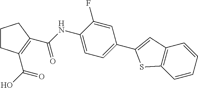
C1CC(C(=O)O)=C(C(=O)NC2=CC=C(C3=CC4=C(C=CC=C4)S3)C=C2F)C1
